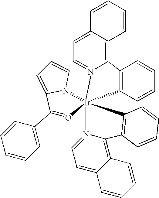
C1=CC2=C(C=C1)[Ir]13(N4=CC=C5C(=C24)C=CC=C5)(C2=C(C=CC=C2)C2=C4C(=CC=N21)C=CC=C4)N1C(=CC=C1)C(C1=CC=CC=C1)=O3
